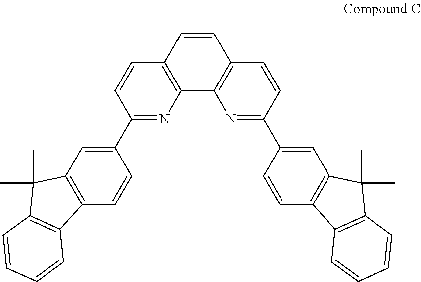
N1=C(C2=CC3=C(C=C2)C2=C(C3(C)C)C=CC=C2)C=CC2=C1C1=C(C=CC(C3=CC4=C(C=C3)C3=C(C4(C)C)C=CC=C3)=N1)C=C2
